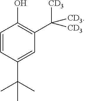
C1=CC(C(C)(C)C)=CC(C([CD3])([CD3])[CD3])=C1O
